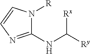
C1(NC([Ry])[Rx])=NC=CN1[R]
